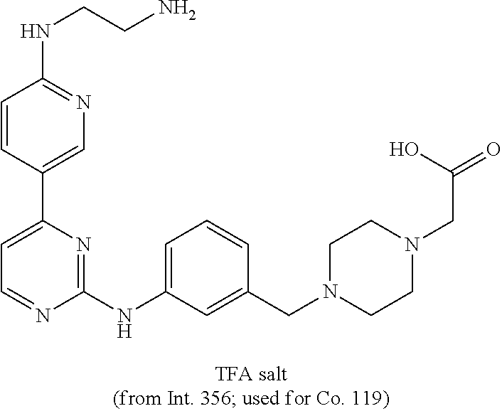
C1=C(C2=CC=NC(NC3=CC=CC(CN4CCN(CC(=O)O)CC4)=C3)=N2)C=CC(NCCN)=N1
